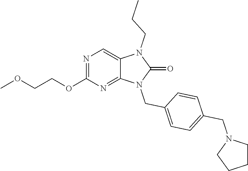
N1=C(OCCOC)N=C2C(=C1)N(CCC)C(=O)N2CC1=CC=C(CN2CCCC2)C=C1
